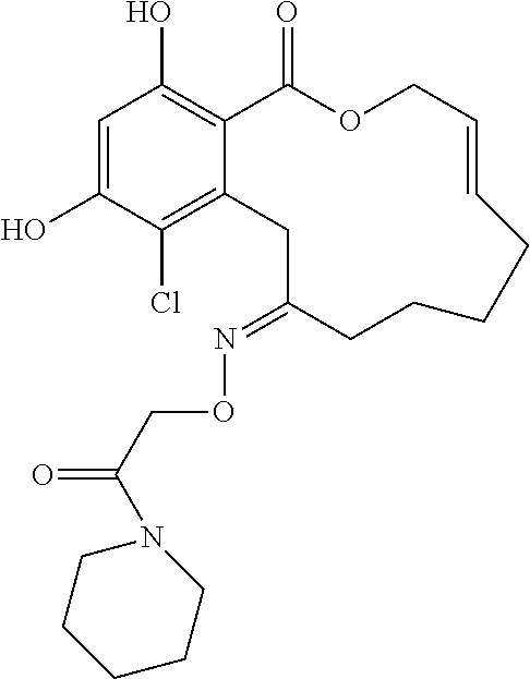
C1=C(O)C(Cl)=C2C(=C1O)C(=O)OCC=CCCCCC(=NOCC(=O)N1CCCCC1)C2
